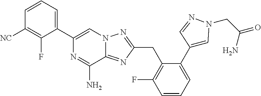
C1=CC([NC])=C(F)C(C2=CN3C(=NC(CC4=C(F)C=CC=C4C4=CN(CC(=O)N)N=C4)=N3)C(N)=N2)=C1
